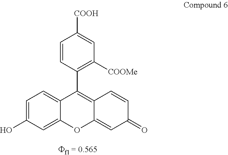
C1=C(O)C=C2C(=C1)C(C1=C([COOMe])C=C([COOH])C=C1)=C1C(=CC(=O)C=C1)O2
